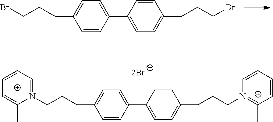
C1=CC(C2=CC=C(CCCBr)C=C2)=CC=C1CCCBr.C1=CC(C2=CC=C(CCCN3=C(C)C=CC=C3)C=C2)=CC=C1CCCN1=CC=CC=C1C
